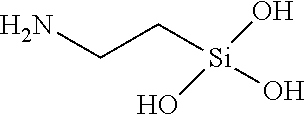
NCC[Si](O)(O)O
